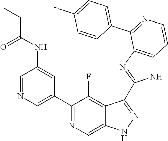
C1=NC=C(C2=NC=C3C(=C2F)C(C2=NC4=C(N2)C=CN=C4C2=CC=C(F)C=C2)=NN3)C=C1NC(CC)=O
